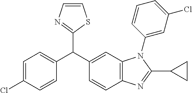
C1=C(Cl)C=CC(C(C2=CC3=C(C=C2)N=C(C2CC2)N3C2=CC(Cl)=CC=C2)C2=NC=CS2)=C1
